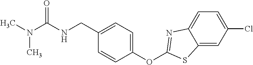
C1(OC2=NC3=CC=C(Cl)C=C3S2)=CC=C(CNC(N(C)C)=O)C=C1
